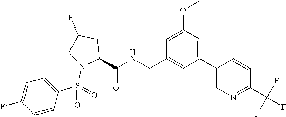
C1=C(OC)C=C(C2=CN=C(C(F)(F)F)C=C2)C=C1CNC(C1N(S(C2=CC=C(F)C=C2)(=O)=O)CC(F)C1)=O
